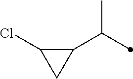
C1(C(C)C)C(Cl)C1
